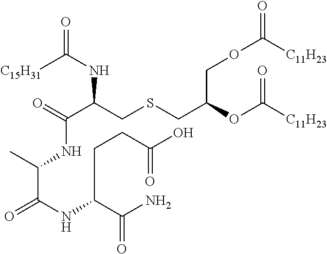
O=C(C(CSCC(OC([C11H23])=O)COC([C11H23])=O)NC(=O)[C15H31])NC(C(NC(C(N)=O)CCC(O)=O)=O)C
